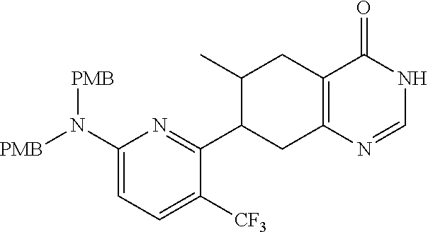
N(C1=CC=C([CF3])C(C2C(C)CC3=C(C2)N=CNC3=O)=N1)([PMB])[PMB]
